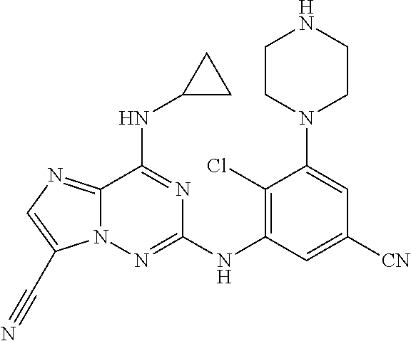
N1CCN(C2=CC([CN])=CC(NC3=NN4C(=NC=C4C#N)C(NC4CC4)=N3)=C2Cl)CC1
